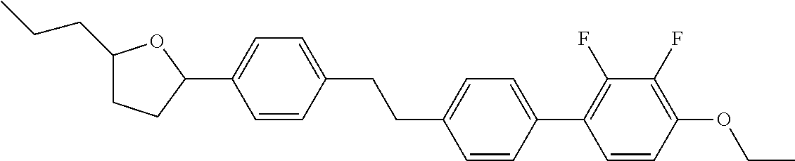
C1(CCC)CCC(C2=CC=C(CCC3=CC=C(C4=C(F)C(F)=C(OCC)C=C4)C=C3)C=C2)O1
